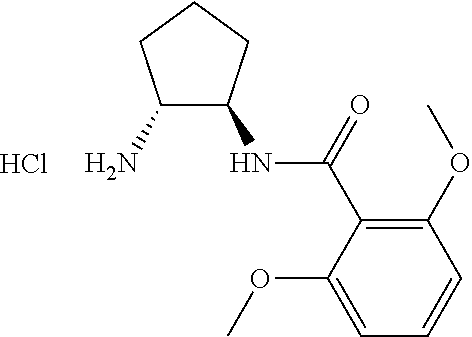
C1(N)C(NC(C2=C(OC)C=CC=C2OC)=O)CCC1.Cl
